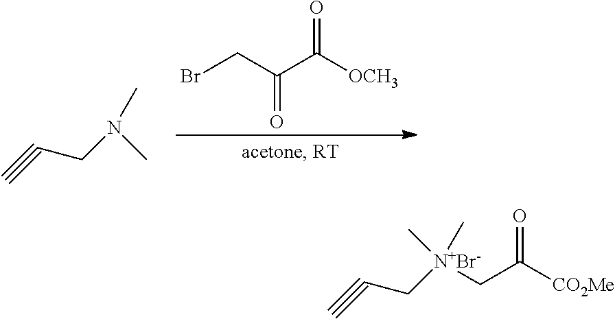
C(CN(C)C)#C.BrCC(C([OCH3])=O)=O.C(C[N+Br-](C)(CC([CO2Me])=O)C)#C
